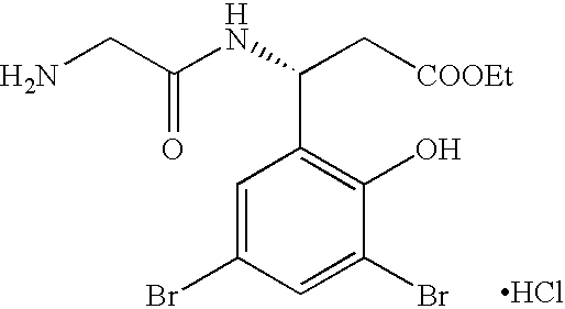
C1=C(Br)C=C(Br)C(O)=C1C(C[COOEt])NC(CN)=O.Cl
